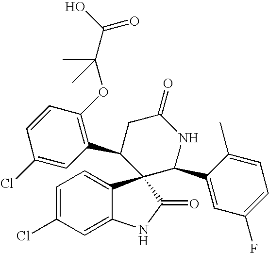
C1(C2CC(=O)NC(C3=CC(F)=CC=C3C)C23C2=CC=C(Cl)C=C2NC3=O)=C(OC(C)(C)C(O)=O)C=CC(Cl)=C1
